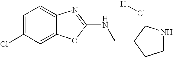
C1=C(Cl)C=C2C(=C1)N=C(NCC1CCNC1)O2.[H]Cl
